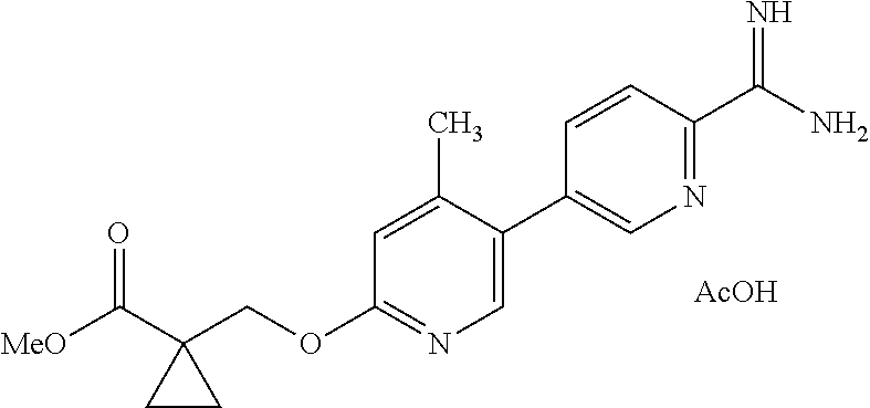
[MeO]C(C1(COC2=NC=C(C3=CN=C(C(N)=N)C=C3)C(C)=C2)CC1)=O.[AcOH]
